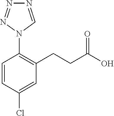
C1=CC(Cl)=CC(CCC(=O)O)=C1N1N=NN=C1
